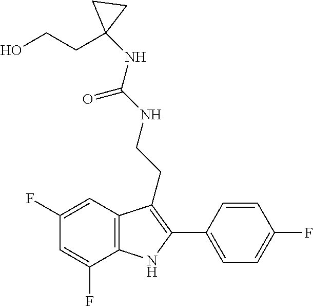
N(C(=O)NCCC1=C(C2=CC=C(F)C=C2)NC2=C1C=C(F)C=C2F)C1(CCO)CC1
